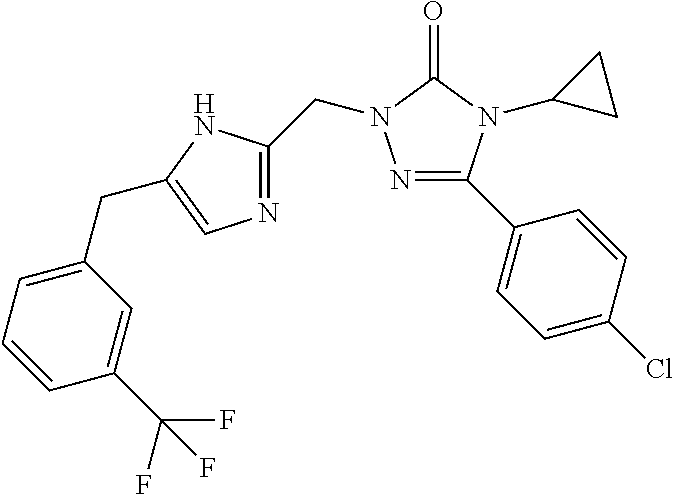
N1=C(C2=CC=C(Cl)C=C2)N(C2CC2)C(=O)N1CC1=NC=C(CC2=CC=CC(C(F)(F)F)=C2)N1
